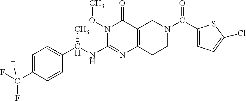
C1=C(C(F)(F)F)C=CC(C(NC2=NC3=C(C(=O)N2OC)CN(C(=O)C2=CC=C(Cl)S2)CC3)C)=C1
